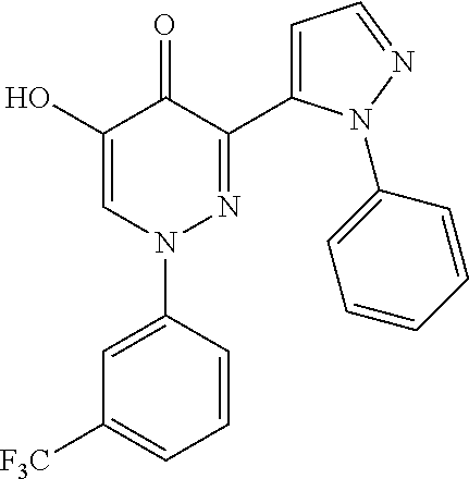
C1=CC=C([F3C])C=C1N1N=C(C2=CC=NN2C2=CC=CC=C2)C(=O)C(O)=C1
